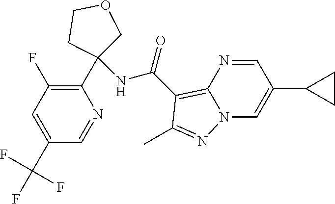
N12C=C(C3CC3)C=NC1=C(C(=O)NC1(C3=C(F)C=C(C(F)(F)F)C=N3)COCC1)C(C)=N2
